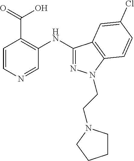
C1(NC2=NN(CCN3CCCC3)C3=C2C=C(Cl)C=C3)=C(C(=O)O)C=CN=C1
